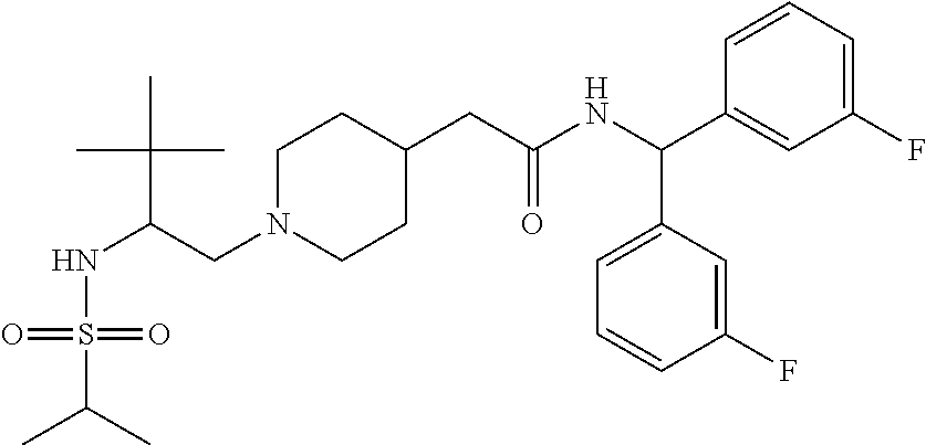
C(CN1CCC(CC(NC(C2=CC(F)=CC=C2)C2=CC=CC(F)=C2)=O)CC1)(NS(=O)(=O)C(C)C)C(C)(C)C
